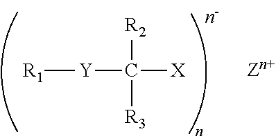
[R1][Y]C([X])([R2])[R3].[Zn+]
